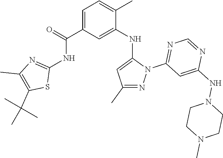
C1(C)=NN(C2=NC=NC(NN3CCN(C)CC3)=C2)C(NC2=CC(C(=O)NC3=NC(C)=C(C(C)(C)C)S3)=CC=C2C)=C1
